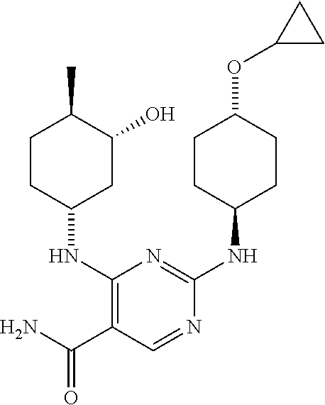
C1(NC2CC(O)C(C)CC2)=C(C(N)=O)C=NC(NC2CCC(OC3CC3)CC2)=N1
